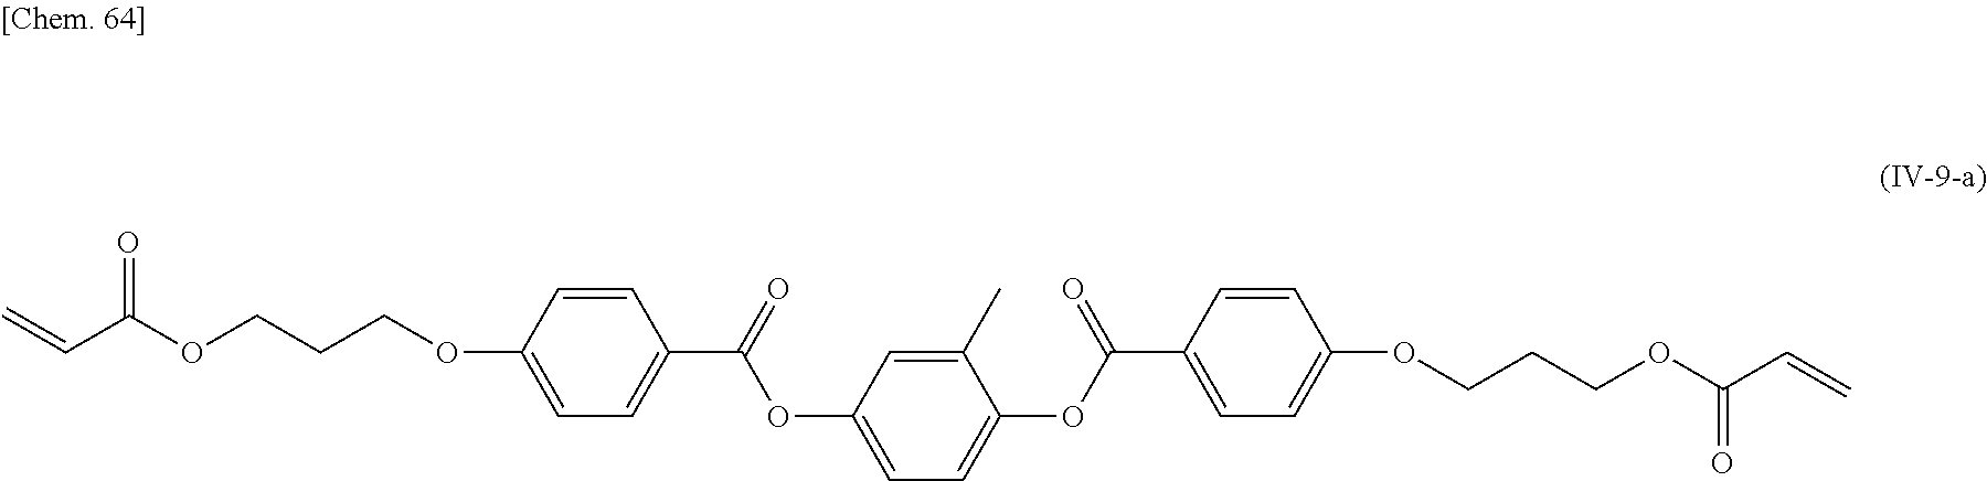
C1=CC(OCCCOC(C=C)=O)=CC=C1C(=O)OC1=CC=C(OC(C2=CC=C(OCCCOC(C=C)=O)C=C2)=O)C(C)=C1
